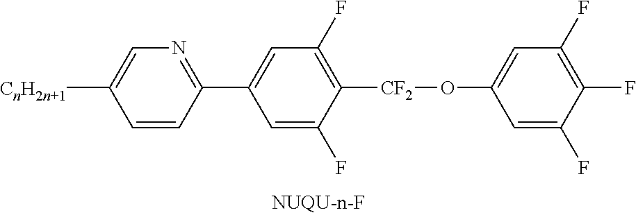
C1=CC(C2=CC(F)=C([CF2]OC3=CC(F)=C(F)C(F)=C3)C(F)=C2)=NC=C1[CnH2n+1]
